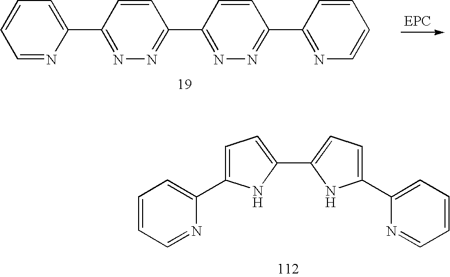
C1(C2=CC=C(C3=CC=CC=N3)N2)=CC=C(C2=CC=CC=N2)N1.C1=CC=C(C2=NN=C(C3=NN=C(C4=NC=CC=C4)C=C3)C=C2)N=C1
